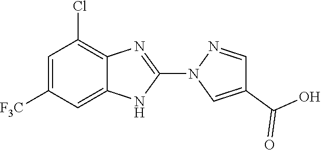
C1=C([F3C])C=C2C(=C1Cl)N=C(N1C=C(C(O)=O)C=N1)N2
